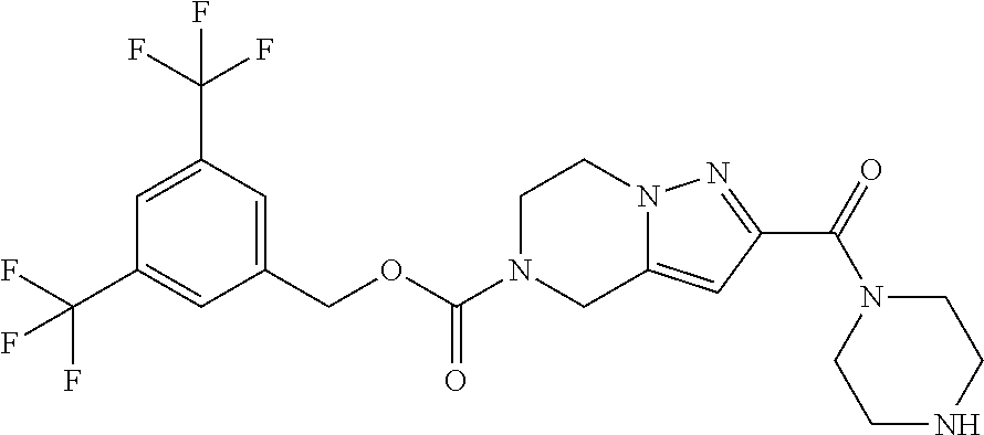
C1(COC(N2CC3=CC(C(=O)N4CCNCC4)=NN3CC2)=O)=CC(C(F)(F)F)=CC(C(F)(F)F)=C1
